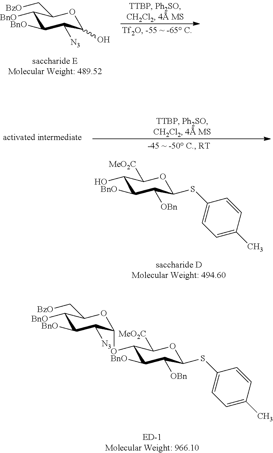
C1([BnO])C([BnO])C([N3])C(O)OC1C[BzO].C1(O)C([BnO])C([OBn])C(SC2=CC=C(C)C=C2)OC1[MeO2C].C1(OC2C([N3])C([BnO])C([BnO])C(C[BzO])O2)C([BnO])C([OBn])C(SC2=CC=C(C)C=C2)OC1[MeO2C]
